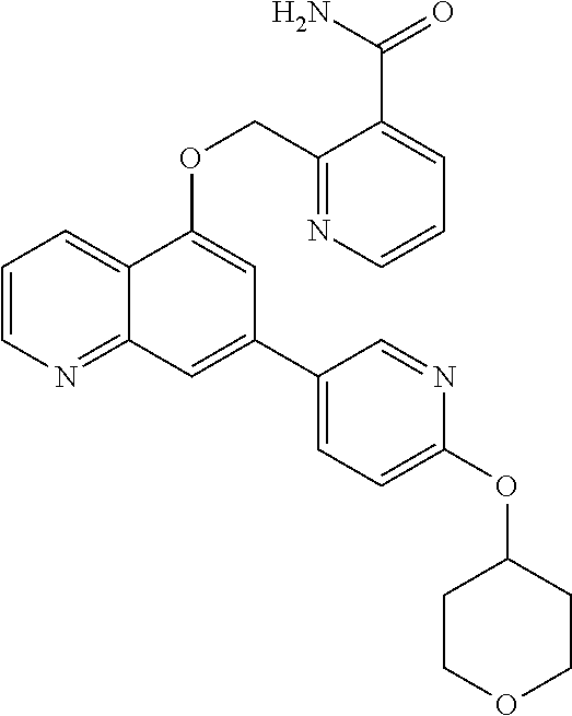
C1=CN=C2C(=C1)C(OCC1=NC=CC=C1C(N)=O)=CC(C1=CC=C(OC3CCOCC3)N=C1)=C2
